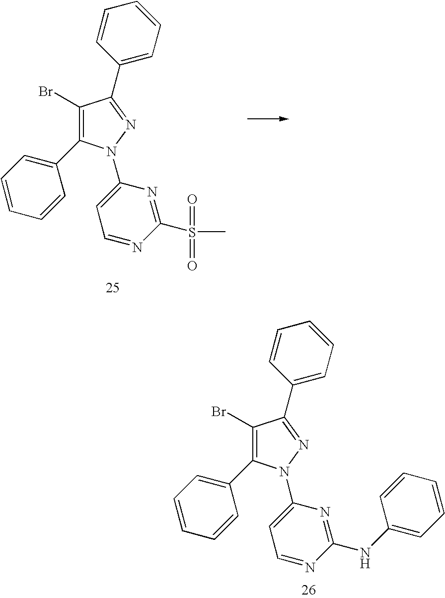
C1(Br)=C(C2=CC=CC=C2)N(C2=CC=NC(S(C)(=O)=O)=N2)N=C1C1=CC=CC=C1.C1(Br)=C(C2=CC=CC=C2)N(C2=CC=NC(NC3=CC=CC=C3)=N2)N=C1C1=CC=CC=C1
